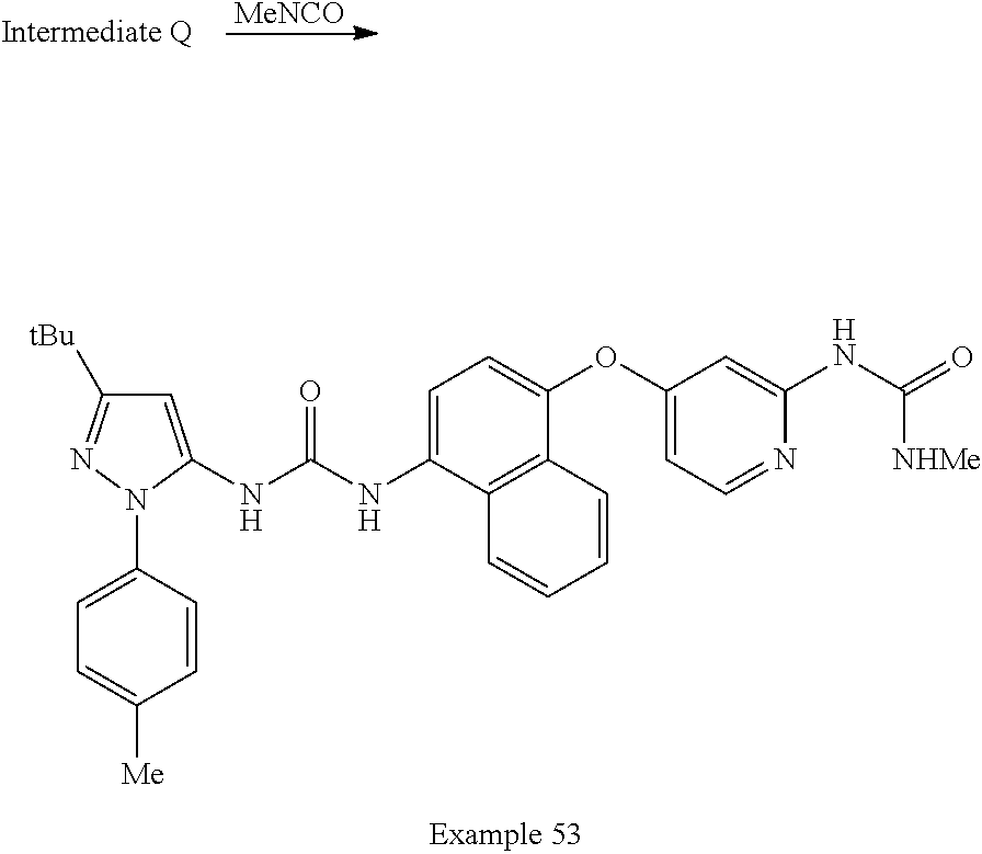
[MeNCO].C1=C(NC(NC2=CC=C(OC3=CC=NC(NC(=O)[NHMe])=C3)C3=C2C=CC=C3)=O)N(C2=CC=C([Me])C=C2)N=C1[tBu]
